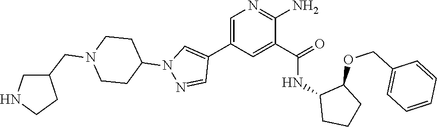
C1=C(C2=CN(C3CCN(CC4CNCC4)CC3)N=C2)C=C(C(=O)NC2CCCC2OCC2=CC=CC=C2)C(N)=N1
